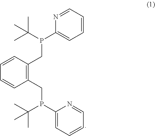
C1=CC(CP(C(C)(C)C)C2=CC=CC=N2)=C(CP(C(C)(C)C)C2=CC=CC=N2)C=C1
